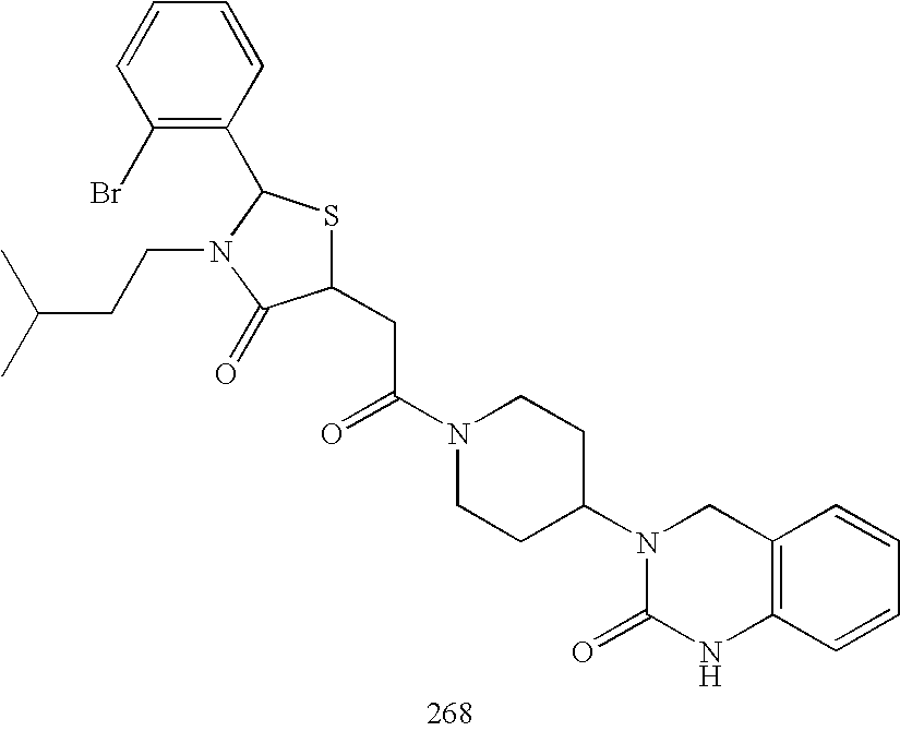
C1(CC(N2CCC(N3C(=O)NC4=C(C3)C=CC=C4)CC2)=O)SC(C2=C(Br)C=CC=C2)N(CCC(C)C)C1=O
